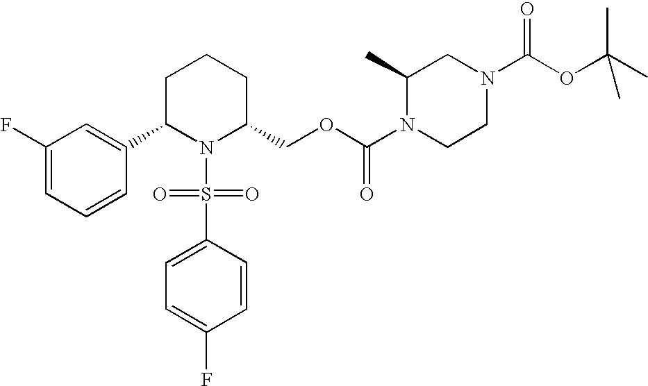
C1(F)=CC=CC(C2N(S(=O)(=O)C3=CC=C(F)C=C3)C(COC(N3CCN(C(OC(C)(C)C)=O)CC3C)=O)CCC2)=C1
